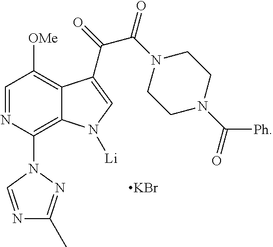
C12=C(N3C=NC(C)=N3)N=CC([OMe])=C1C(C(=O)C(N1CCN(C([Ph])=O)CC1)=O)=CN2[Li].[KBr]
